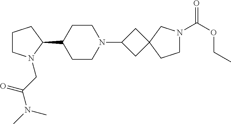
C1CN(CC(N(C)C)=O)C(C2CCN(C3CC4(C3)CCN(C(OCC)=O)C4)CC2)C1
